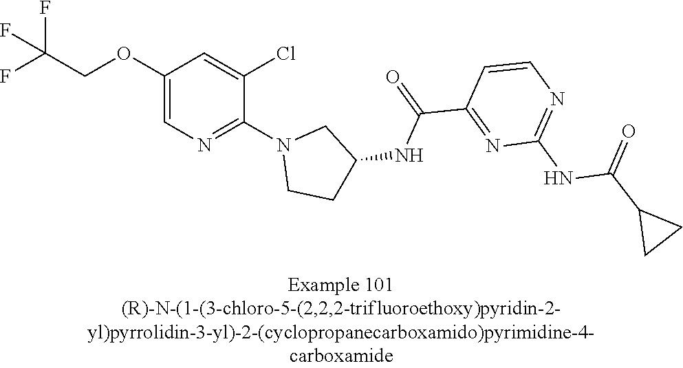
C1(OCC(F)(F)F)=CN=C(N2CCC(NC(C3=NC(NC(C4CC4)=O)=NC=C3)=O)C2)C(Cl)=C1
